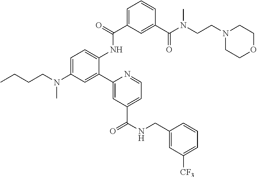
C1=C(N(CCCC)C)C=C(C2=CC(C(=O)NCC3=CC([CF3])=CC=C3)=CC=N2)C(NC(C2=CC=CC(C(N(CCN3CCOCC3)C)=O)=C2)=O)=C1
